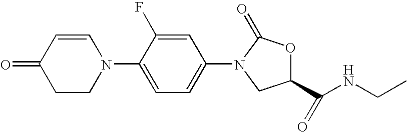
C1(=O)CCN(C2=CC=C(N3C(=O)OC(C(NCC)=O)C3)C=C2F)C=C1
